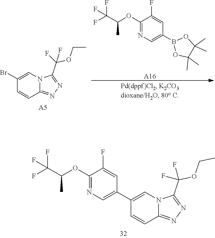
C12=NN=C(C(OCC)(F)F)N1C=C(C1=CN=C(OC(C(F)(F)F)C)C(F)=C1)C=C2.[A16].O1B(C2=CN=C(OC(C(F)(F)F)C)C(F)=C2)OC(C)(C)C1(C)C.[A5].C12=NN=C(C(OCC)(F)F)N1C=C(Br)C=C2
